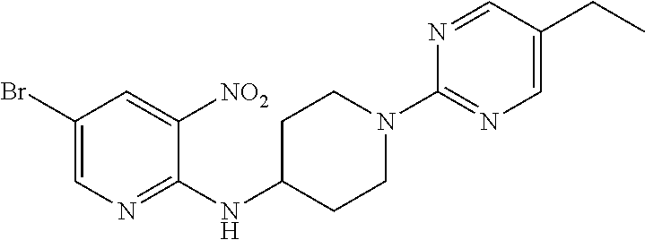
C1(Br)=CN=C(NC2CCN(C3=NC=C(CC)C=N3)CC2)C([NO2])=C1
